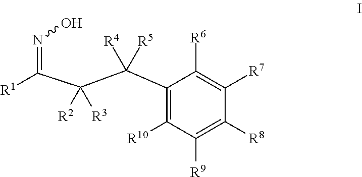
C1(C(C(C([R1])=NO)([R2])[R3])([R4])[R5])=C([R10])C([R9])=C([R8])C([R7])=C1[R6]
